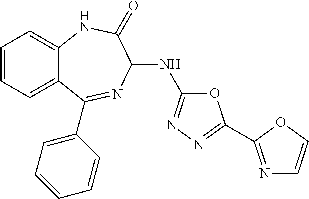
C1=CC=C2C(=C1)NC(=O)C(NC1=NN=C(C3=NC=CO3)O1)N=C2C1=CC=CC=C1
